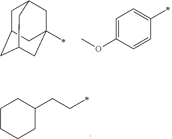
C1C2CC3CC(C)(CC1C3)C2.COC1=CC=C(C)C=C1.C1CCCC(CCC)C1
